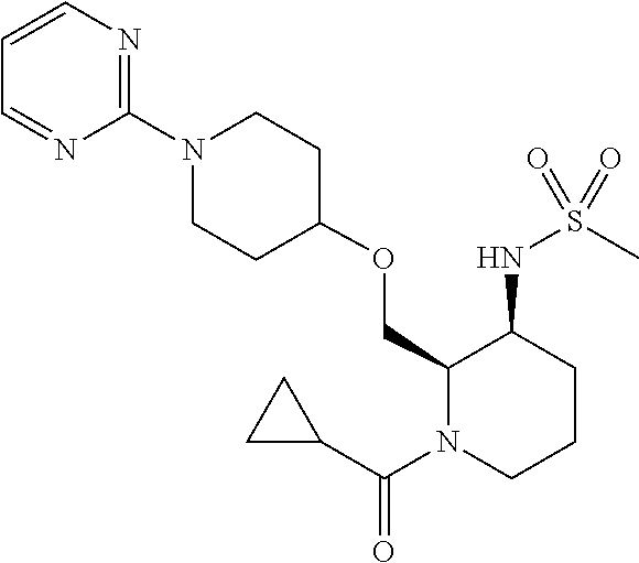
O(CC1C(NS(C)(=O)=O)CCCN1C(C1CC1)=O)C1CCN(C2=NC=CC=N2)CC1
